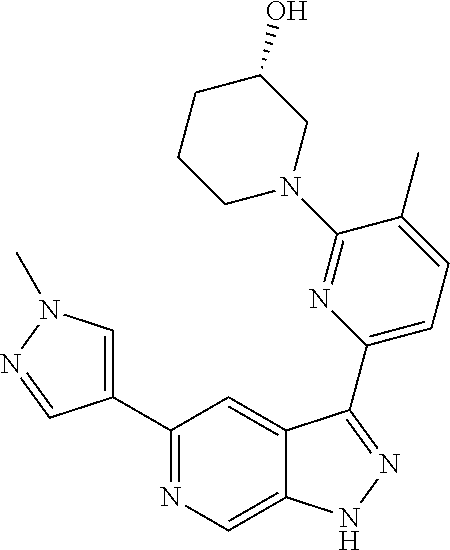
C1(C2=CN(C)N=C2)=NC=C2C(=C1)C(C1=CC=C(C)C(N3CC(O)CCC3)=N1)=NN2
